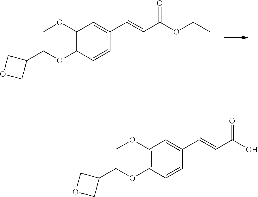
C1(OC)=C(OCC2COC2)C=CC(C=CC(OCC)=O)=C1.C1(OC)=C(OCC2COC2)C=CC(C=CC(O)=O)=C1
